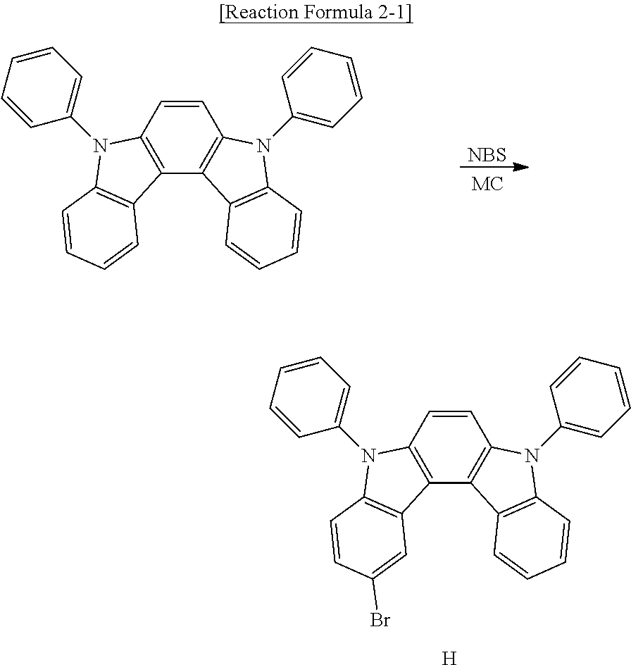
C1=CC2=C(C3=C1N(C1=CC=CC=C1)C1=C3C=CC=C1)C1=C(N2C2=CC=CC=C2)C=CC=C1.[NBS].C1=CC2=C(C3=C1N(C1=CC=CC=C1)C1=C3C=CC=C1)C1=C(N2C2=CC=CC=C2)C=CC(Br)=C1.[H]
